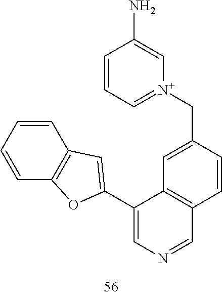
C1=CC=CC2=C1C=C(C1=CN=CC3=C1C=C(C[N+]1=CC=CC(N)=C1)C=C3)O2
